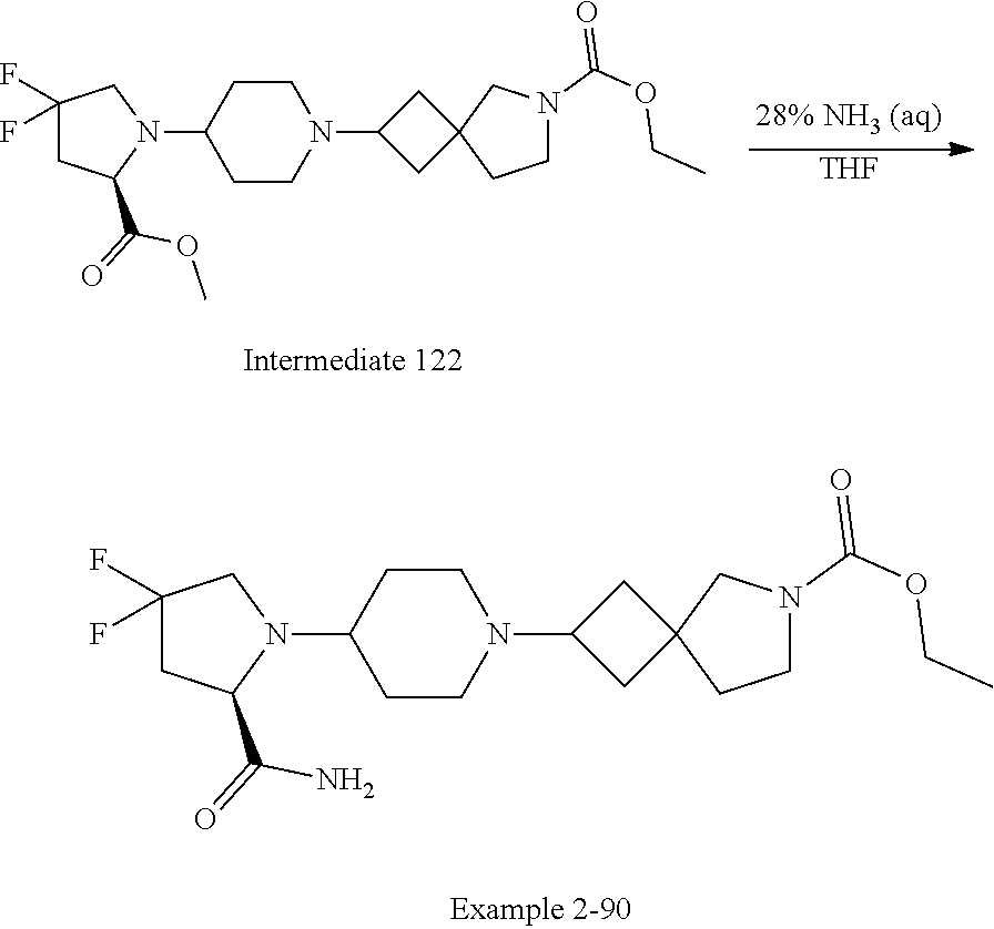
C1(F)(F)CC(C(=O)N)N(C2CCN(C3CC4(CN(C(=O)OCC)CC4)C3)CC2)C1.[THF].C1(F)(F)CC(C(=O)OC)N(C2CCN(C3CC4(CN(C(=O)OCC)CC4)C3)CC2)C1
